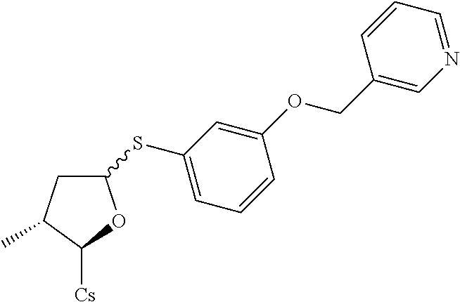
C1(SC2=CC=CC(OCC3=CN=CC=C3)=C2)CC(C)C([Cs])O1
